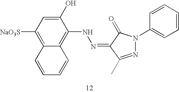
C1(O)=CC([NaO3S])=C2C(=C1NN=C1C(C)=NN(C3=CC=CC=C3)C1=O)C=CC=C2
